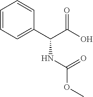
C1=CC=C(C(NC(OC)=O)C(=O)O)C=C1
